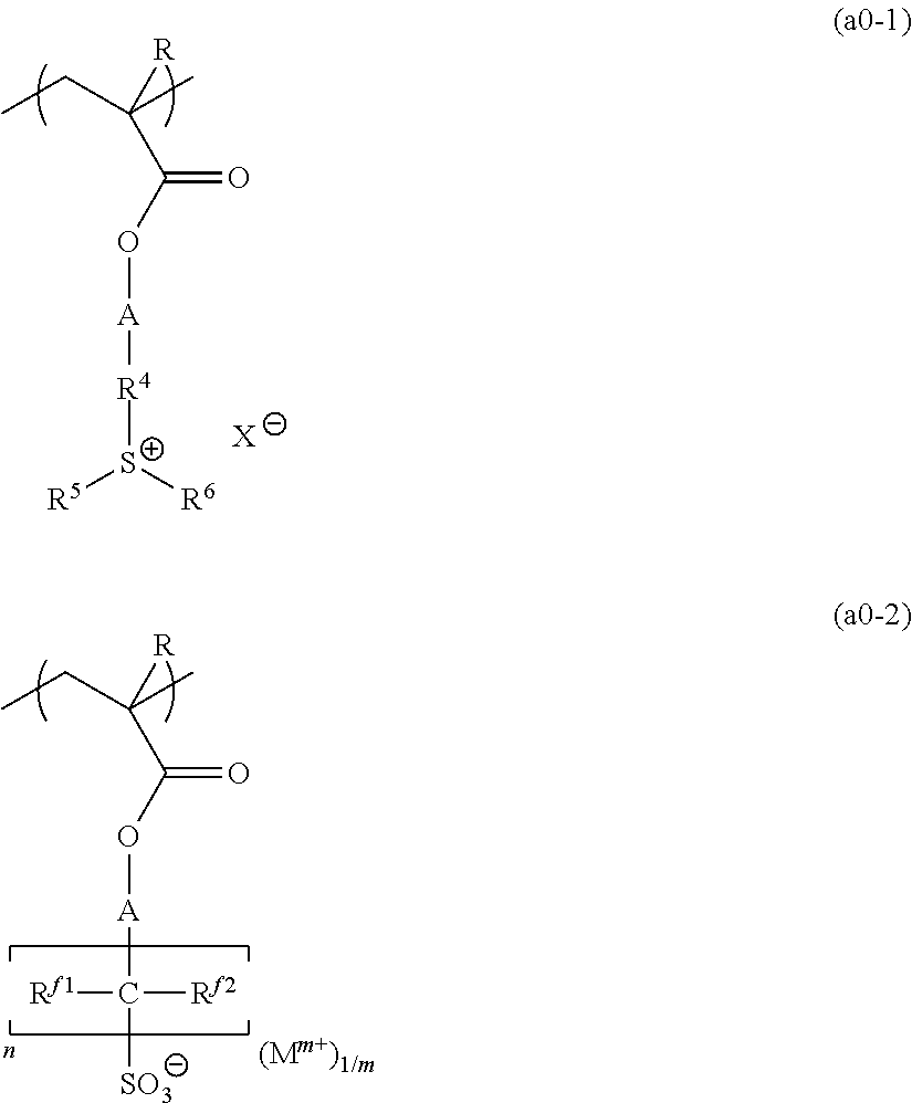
CCC(C)(C(O[A][R4][S+]([R6])[R5])=O)[R].[X].CCC(C)(C(O[A]C([Rf1])([SO3])[Rf2])=O)[R]
